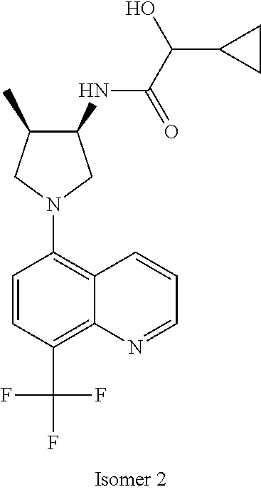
C1(NC(C(C2CC2)O)=O)C(C)CN(C2=C3C(=C(C(F)(F)F)C=C2)N=CC=C3)C1
